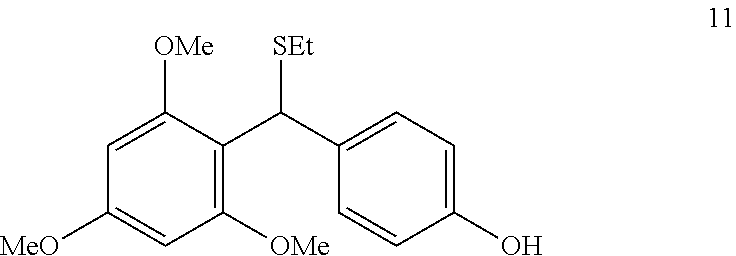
C1([OMe])=C(C(C2=CC=C(O)C=C2)[SEt])C([OMe])=CC([MeO])=C1
